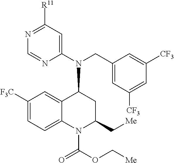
N1=C([R11])C=C(N(CC2=CC([CF3])=CC([CF3])=C2)C2C3=CC([F3C])=CC=C3N(C(OC[Me])=O)C(C[Me])C2)N=C1
